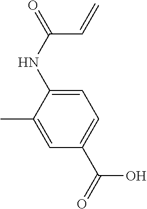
C1=C(C)C(NC(C=C)=O)=CC=C1C(O)=O
